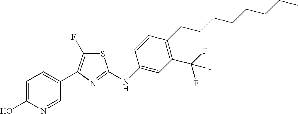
C1=C(O)N=CC(C2=C(F)SC(NC3=CC(C(F)(F)F)=C(CCCCCCCC)C=C3)=N2)=C1
